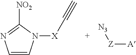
C1=CN([X]C#C)C([NO2])=N1.[A][Z][N3]
